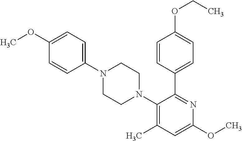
C1(N2CCN(C3=C(C)C=C(OC)N=C3C3=CC=C(OCC)C=C3)CC2)=CC=C(OC)C=C1
